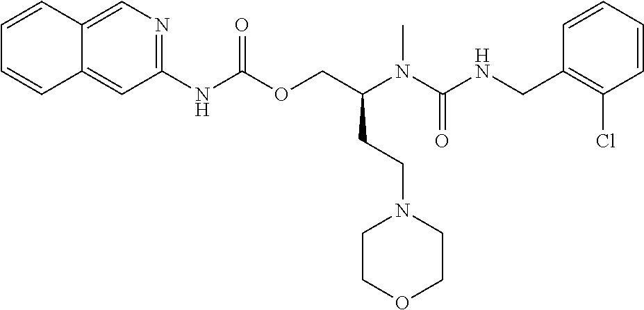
C1=CC(CNC(N(C(COC(NC2=NC=C3C(=C2)C=CC=C3)=O)CCN2CCOCC2)C)=O)=C(Cl)C=C1
